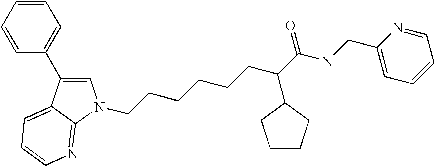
C1=C(C2=CC=CC=C2)C2=CC=CN=C2N1CCCCCCC(C(NCC1=CC=CC=N1)=O)C1CCCC1
